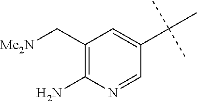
C1(C[Me2N])=C(N)N=CC(C(C)(C)C)=C1
